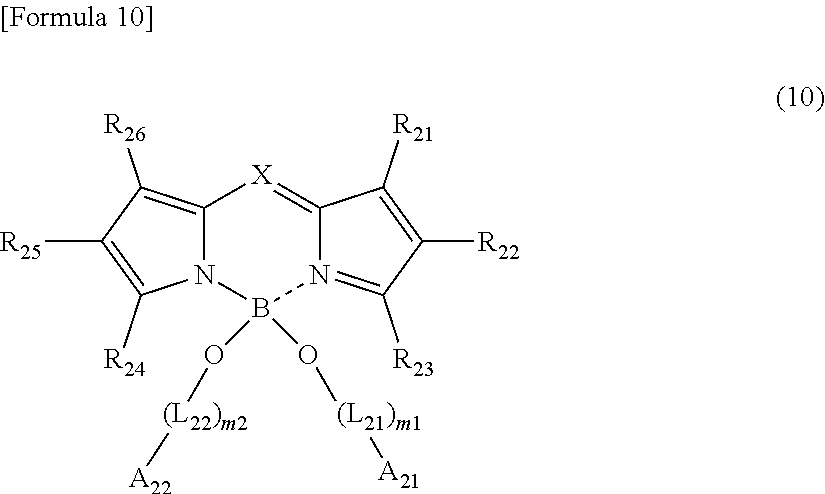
N12C(=C([R26])C([R25])=C1[R24])[X]=C1N(=C([R23])C([R22])=C1[R21])B2(O[(L22)m2][A22])O[(L21)m1][A21]
